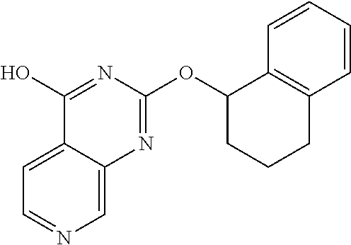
C1=C2C(=CC=N1)C(O)=NC(OC1CCCC3=C1C=CC=C3)=N2
